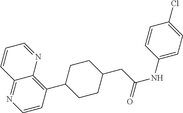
C12=NC=CC(C3CCC(CC(=O)NC4=CC=C(Cl)C=C4)CC3)=C1N=CC=C2
